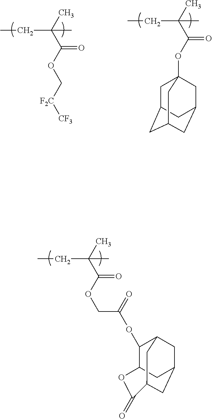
CC(C(OCC(OC1C2OC(=O)C3CC(CC1C3)C2)=O)=O)(C)CC.CC(C(OC[F2C][CF3])=O)(C)CC.CC(C(OC12CC3CC(CC(C1)C3)C2)=O)(C)CC
